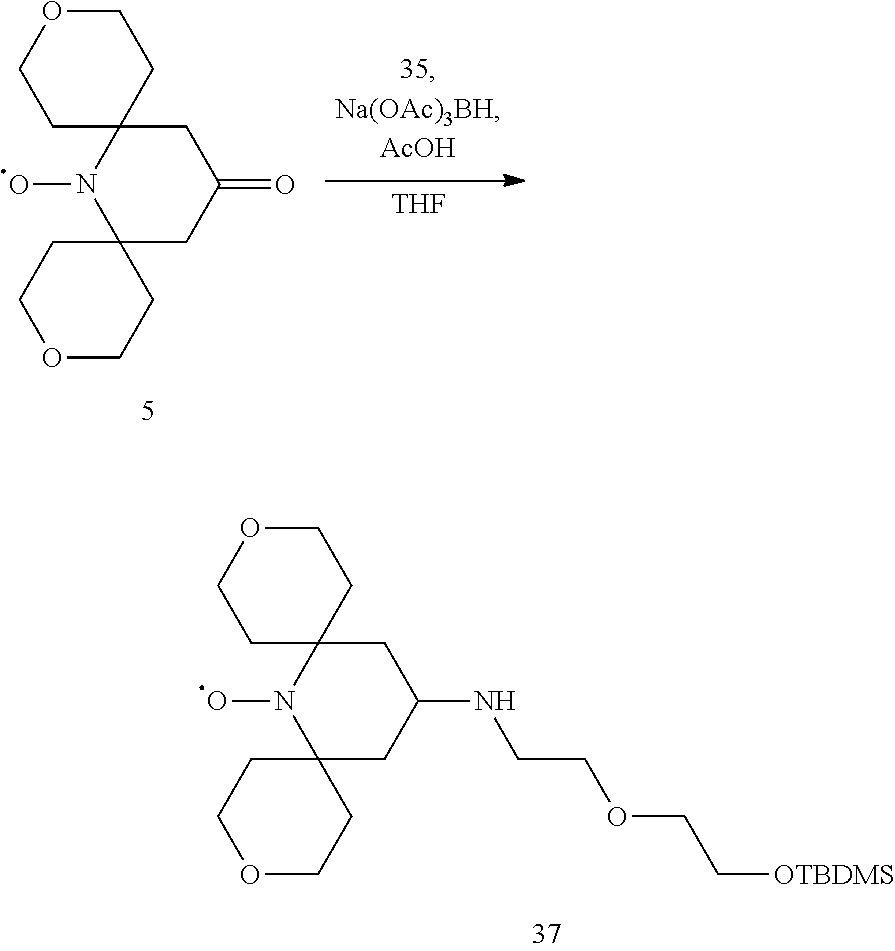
C1OCCC2(C1)N(O)C1(CC(NCCOCC[OTBDMS])C2)CCOCC1.C1OCCC2(C1)N(O)C1(CC(=O)C2)CCOCC1.[THF]
